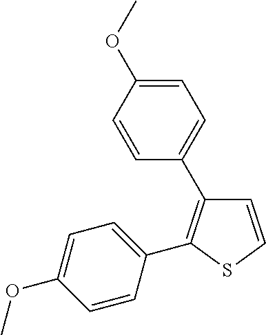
C1=CSC(C2=CC=C(OC)C=C2)=C1C1=CC=C(OC)C=C1
